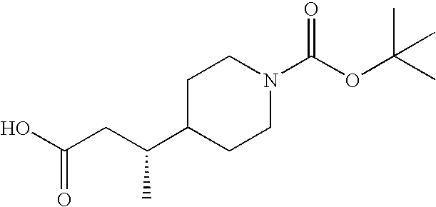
OC(CC(C1CCN(C(OC(C)(C)C)=O)CC1)C)=O
